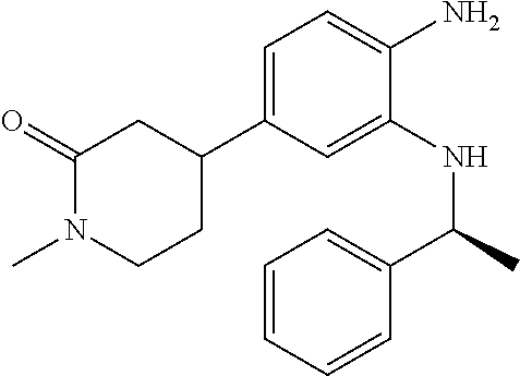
C1=C(C2CC(=O)N(C)CC2)C=C(NC(C2=CC=CC=C2)C)C(N)=C1
